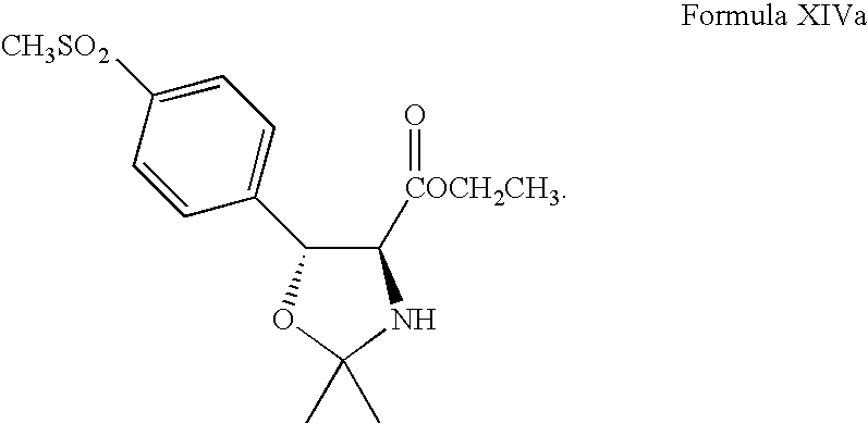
C1([COCH2CH3]=O)C(C2=CC=C([CH3SO2])C=C2)OC(C)(C)N1
